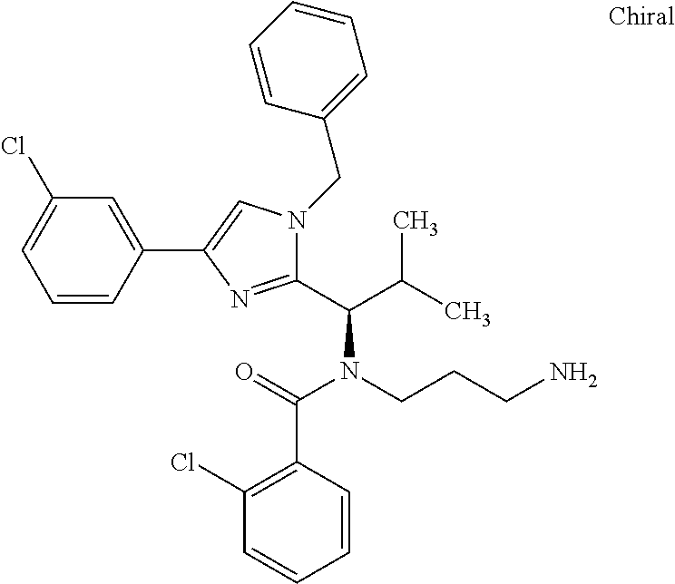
C1=CC(C2=CN(CC3=CC=CC=C3)C(C(C(C)C)N(CCCN)C(=O)C3=C(Cl)C=CC=C3)=N2)=CC(Cl)=C1
